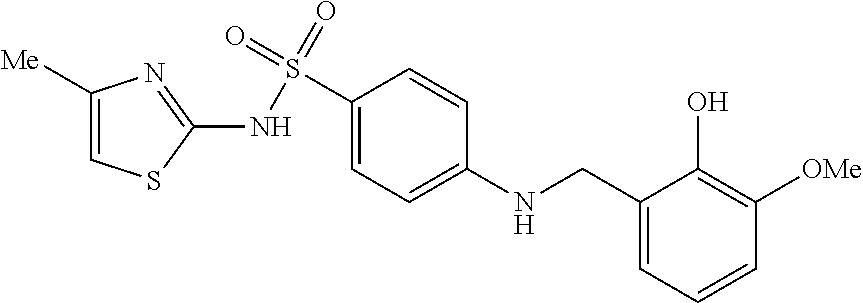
C1(NS(C2=CC=C(NCC3=CC=CC([OMe])=C3O)C=C2)(=O)=O)=NC([Me])=CS1
